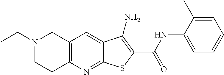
N1(CC)CCC2=C(C1)C=C1C(=N2)SC(C(NC2=CC=CC=C2C)=O)=C1N
